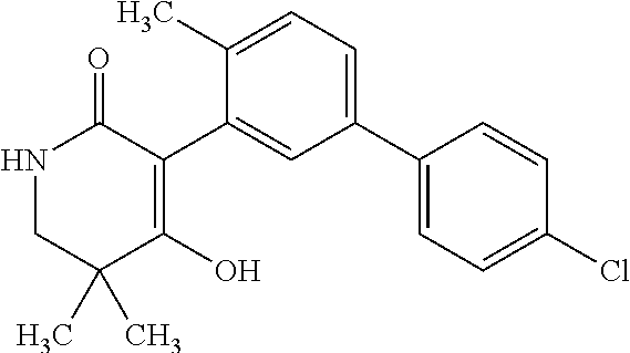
C1(C2=CC(C3=CC=C(Cl)C=C3)=CC=C2C)=C(O)C(C)(C)CNC1=O
